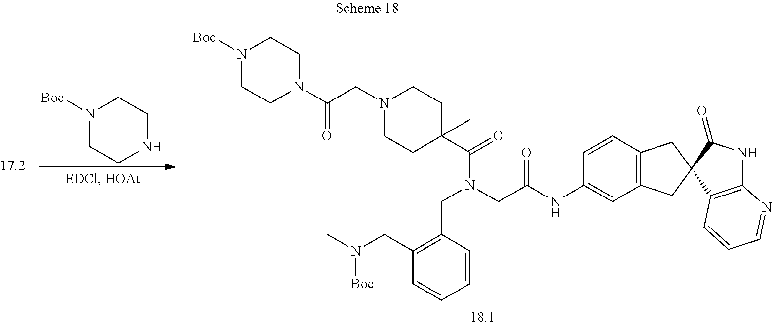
C1(CN(C)[Boc])=C(CN(CC(NC2=CC3=C(C=C2)CC2(C3)C(=O)NC3=C2C=CC=N3)=O)C(=O)C2(C)CCN(CC(N3CCN([Boc])CC3)=O)CC2)C=CC=C1.N1([Boc])CCNCC1
